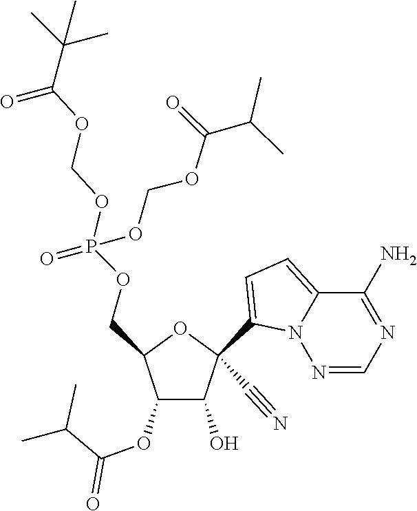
C1(C#N)(C2=CC=C3N2N=CN=C3N)C(O)C(OC(C(C)C)=O)C(COP(OCOC(=O)C(C)(C)C)(=O)OCOC(=O)C(C)C)O1
